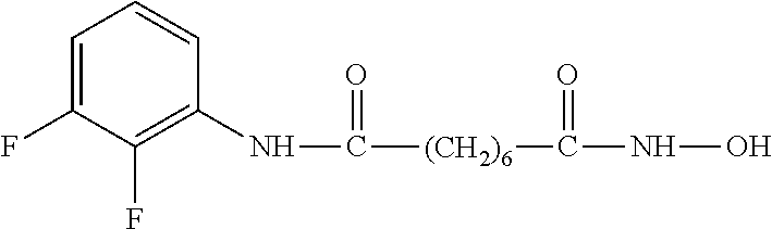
C1=C(F)C(F)=C(NC([(CH2)6]C(NO)=O)=O)C=C1
